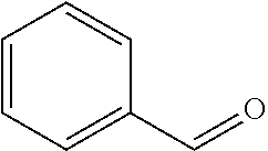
C1=CC=C(C=O)C=C1
